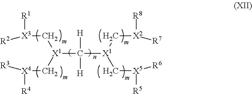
[X1](C([X1](C[X5]([R6])[R5])C[X2]([R7])[R8])([H])[H])(C[X3]([R2])[R1])C[X4]([R3])[R4]
